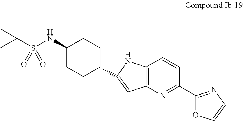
C1(NS(C(C)(C)C)(=O)=O)CCC(C2=CC3=C(C=CC(C4=NC=CO4)=N3)N2)CC1
